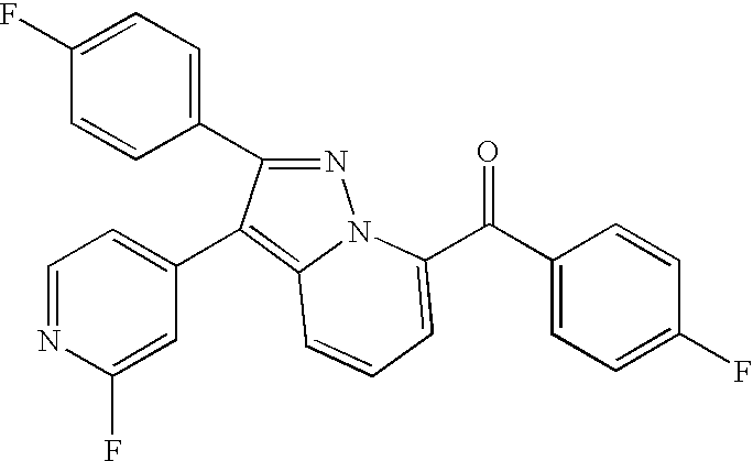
C1(F)=CC=C(C2=NN3C(=C2C2=CC=NC(F)=C2)C=CC=C3C(C2=CC=C(F)C=C2)=O)C=C1
